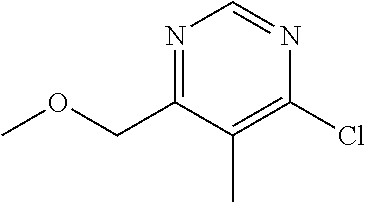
N1=C(COC)C(C)=C(Cl)N=C1
